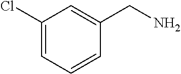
C1(Cl)=CC=CC(CN)=C1
